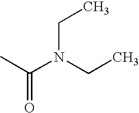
O=C(C)N(CC)CC
